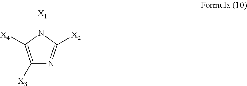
C1([X3])=C([X4])N([X1])C([X2])=N1
